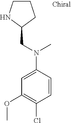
C1CNC(CN(C2=CC(OC)=C(Cl)C=C2)C)C1
